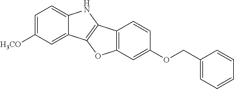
C1=C([H3CO])C=C2C(=C1)NC1=C2OC2=C1C=CC(OCC1=CC=CC=C1)=C2
